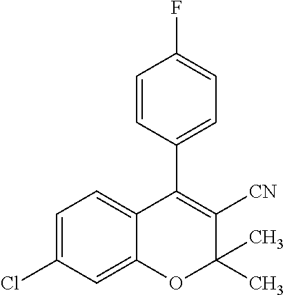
C1=C(Cl)C=C2C(=C1)C(C1=CC=C(F)C=C1)=C([CN])C(C)(C)O2
